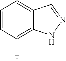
C1=CC(F)=C2C(=C1)C=NN2
